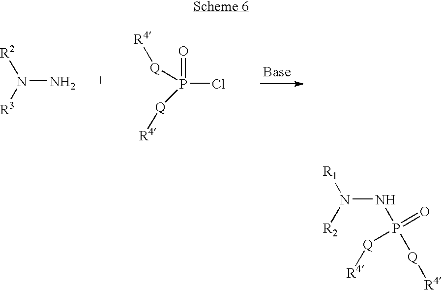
N(N)([R2])[R3].P(Cl)(=O)([Q][R4])[Q][R4].N(N([R1])[R2])P([Q][R4])(=O)[Q][R4]
